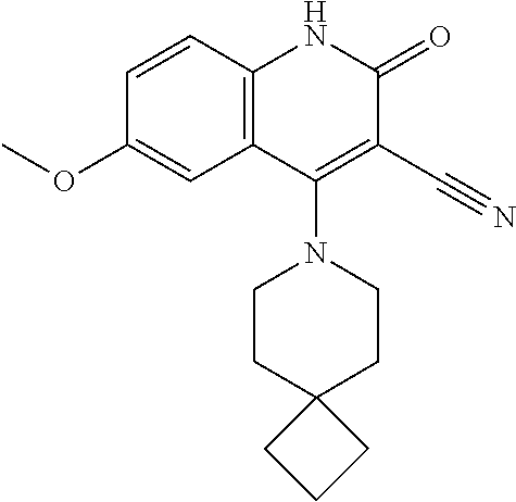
C1=CC2=C(C=C1OC)C(N1CCC3(CC1)CCC3)=C(C#N)C(=O)N2
